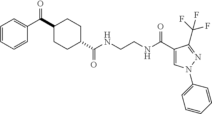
C1CC(C(NCCNC(C2=CN(C3=CC=CC=C3)N=C2C(F)(F)F)=O)=O)CCC1C(=O)C1=CC=CC=C1
